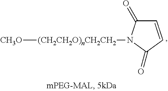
[CH3O][(CH2CH2O)nCH2CH2]N1C(=O)C=CC1=O
